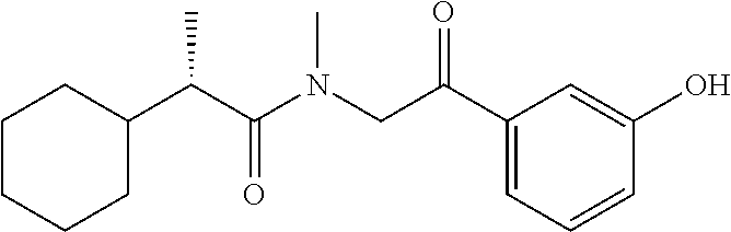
C1CCCC(C(C(N(CC(C2=CC=CC(O)=C2)=O)C)=O)C)C1
